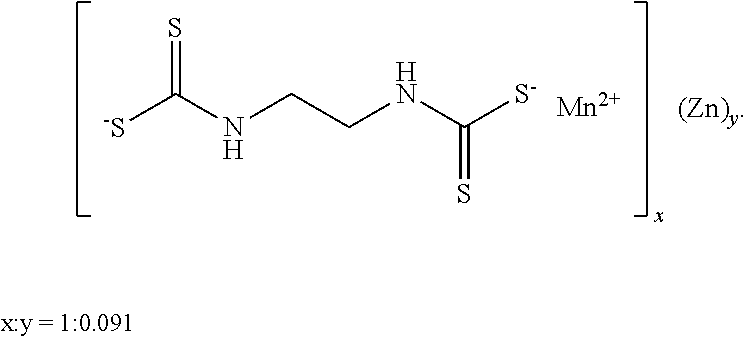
[-S]C(NCCNC(=S)[S-])=S.[Mn]
